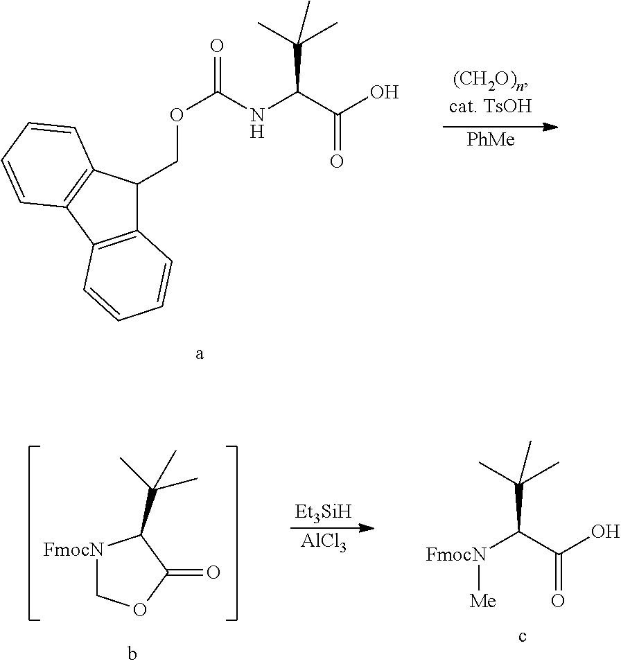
C12=C(C3=C(C1COC(=O)NC(C(O)=O)C(C)(C)C)C=CC=C3)C=CC=C2.[PhMe].[FmocN](C(C(O)=O)C(C)(C)C)[Me].[Et3SiH].[AlCl3].[FmocN]1COC(=O)C1C(C)(C)C
